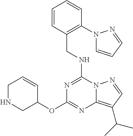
C(NC1=NC(OC2C=CCNC2)=NC2=C(C(C)C)C=NN12)C1=C(N2C=CC=N2)C=CC=C1
